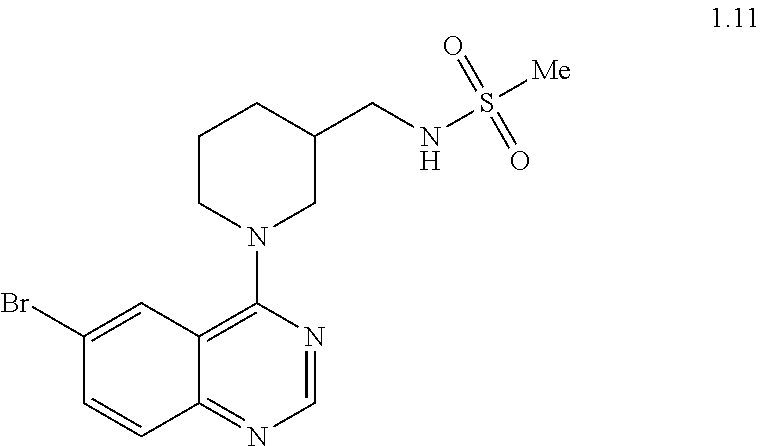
C1(Br)=CC2=C(N3CC(CNS([Me])(=O)=O)CCC3)N=CN=C2C=C1
